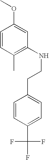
COC1=CC(NCCC2=CC=C(C(F)(F)F)C=C2)=C(C)C=C1
